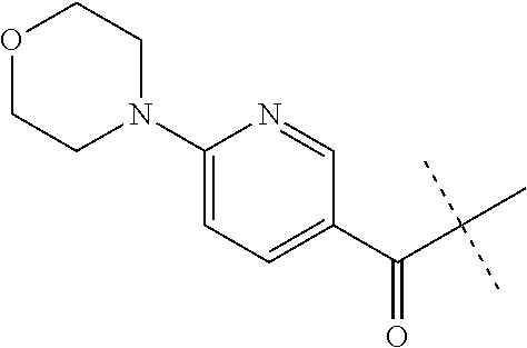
C(C(C)(C)C)(C1=CC=C(N2CCOCC2)N=C1)=O
